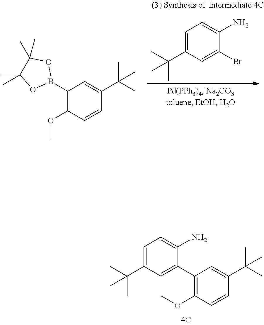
C1(B2OC(C)(C)C(C)(C)O2)=C(OC)C=CC(C(C)(C)C)=C1.C1=C(C(C)(C)C)C=C(Br)C(N)=C1.C1=C(C(C)(C)C)C=C(C2=C(OC)C=CC(C(C)(C)C)=C2)C(N)=C1
